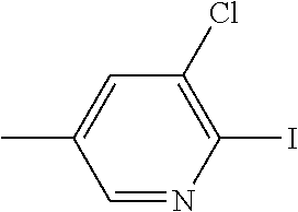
CC1=CC(Cl)=C(I)N=C1
